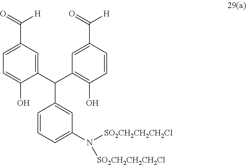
C1=CC=C(N([SO2CH2CH2CH2Cl])[SO2CH2CH2CH2Cl])C=C1C(C1=CC(C([H])=O)=CC=C1O)C1=C(O)C=CC(C([H])=O)=C1
